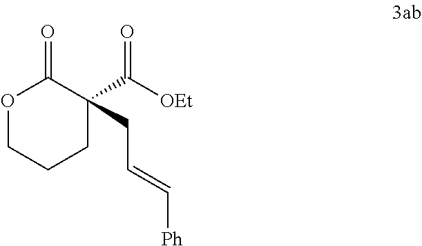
O1CCCC(C([OEt])=O)(CC=C[Ph])C1=O
